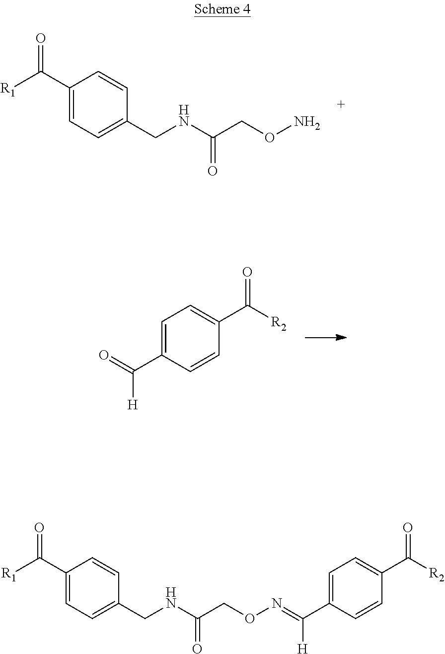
C1(C([R1])=O)=CC=C(CNC(CON)=O)C=C1.C1(C([R2])=O)=CC=C(C(=O)[H])C=C1.C1(C([R1])=O)=CC=C(CNC(CON=C(C2=CC=C(C([R2])=O)C=C2)[H])=O)C=C1
